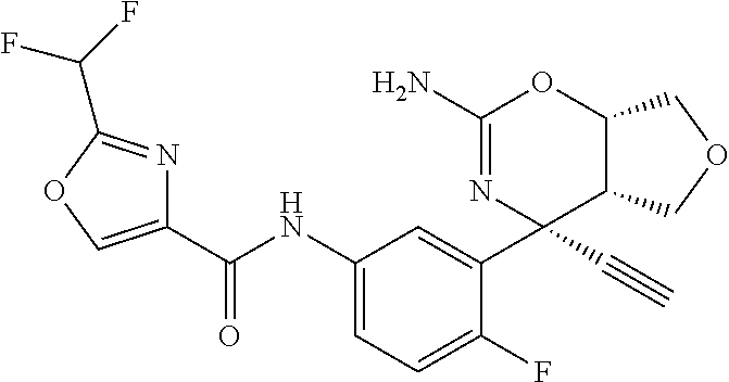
C1(C(NC2=CC=C(F)C(C3(C#C)N=C(N)OC4C3COC4)=C2)=O)=COC(C(F)F)=N1
